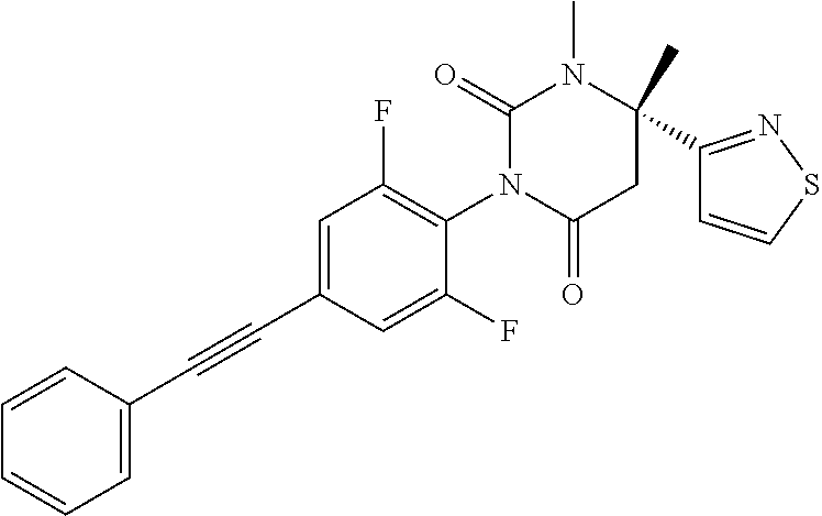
C1=C(C#CC2=CC=CC=C2)C=C(F)C(N2C(=O)CC(C)(C3=NSC=C3)N(C)C2=O)=C1F
